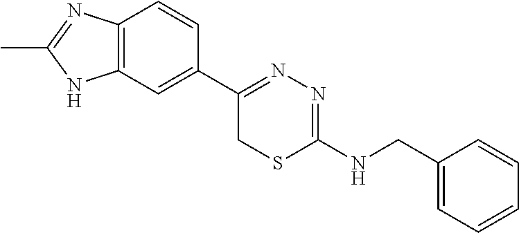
C12=C(C=C(C3=NN=C(NCC4=CC=CC=C4)SC3)C=C1)NC(C)=N2
